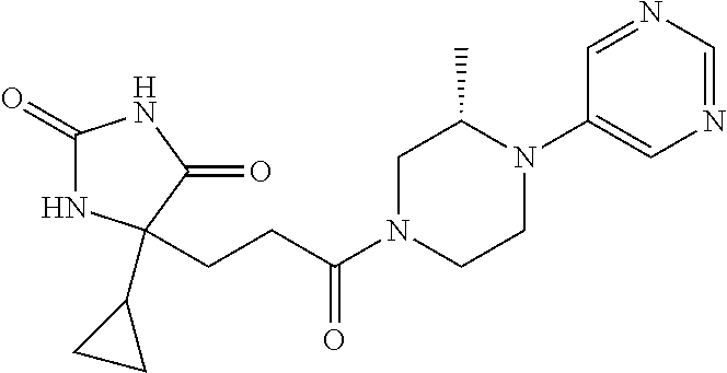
C1(=O)NC(C2CC2)(CCC(N2CCN(C3=CN=CN=C3)C(C)C2)=O)C(=O)N1
